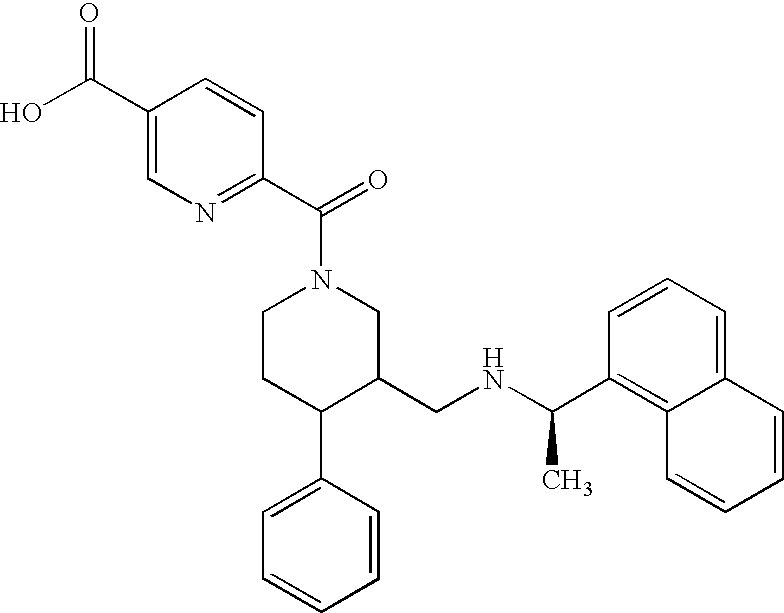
C1CC(C2=CC=CC=C2)C(CNC(C)C2=C3C(=CC=C2)C=CC=C3)CN1C(=O)C1=NC=C(C(O)=O)C=C1
